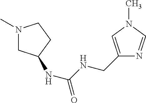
N1(C)CC(NC(NCC2=CN(C)C=N2)=O)CC1
